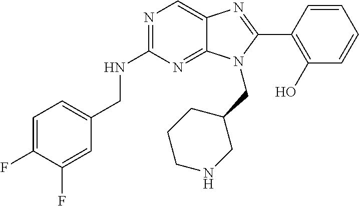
C1=C(F)C(F)=CC(CNC2=NC=C3C(=N2)N(CC2CCCNC2)C(C2=C(O)C=CC=C2)=N3)=C1
